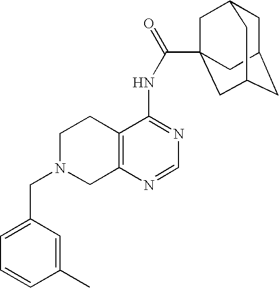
C1N(CC2=CC=CC(C)=C2)CC2=C(C1)C(NC(=O)C13CC4CC(CC(C1)C4)C3)=NC=N2
